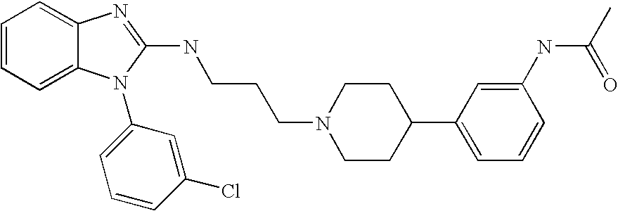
C1=CC=C2C(=C1)N=C(NCCCN1CCC(C3=CC=CC(NC(C)=O)=C3)CC1)N2C1=CC=CC(Cl)=C1
